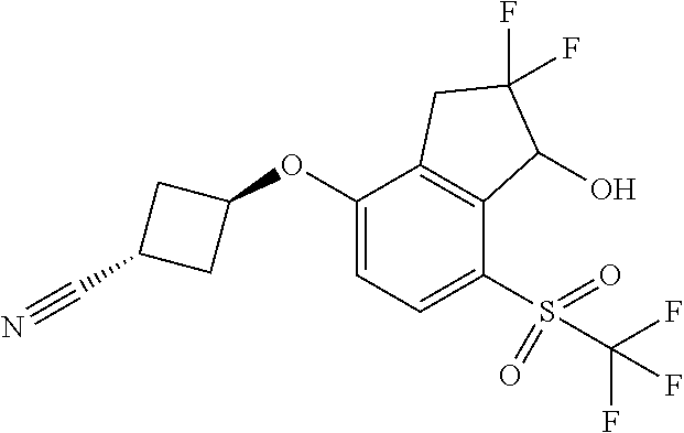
C1(OC2CC(C#N)C2)=CC=C(S(=O)(=O)C(F)(F)F)C2=C1CC(F)(F)C2O
